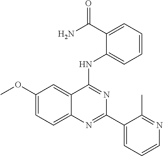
C1(OC)=CC=C2C(=C1)C(NC1=CC=CC=C1C(N)=O)=NC(C1=CC=CN=C1C)=N2
